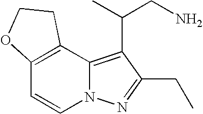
C(C)C1=NN2C(=C1C(CN)C)C1=C(C=C2)OCC1
